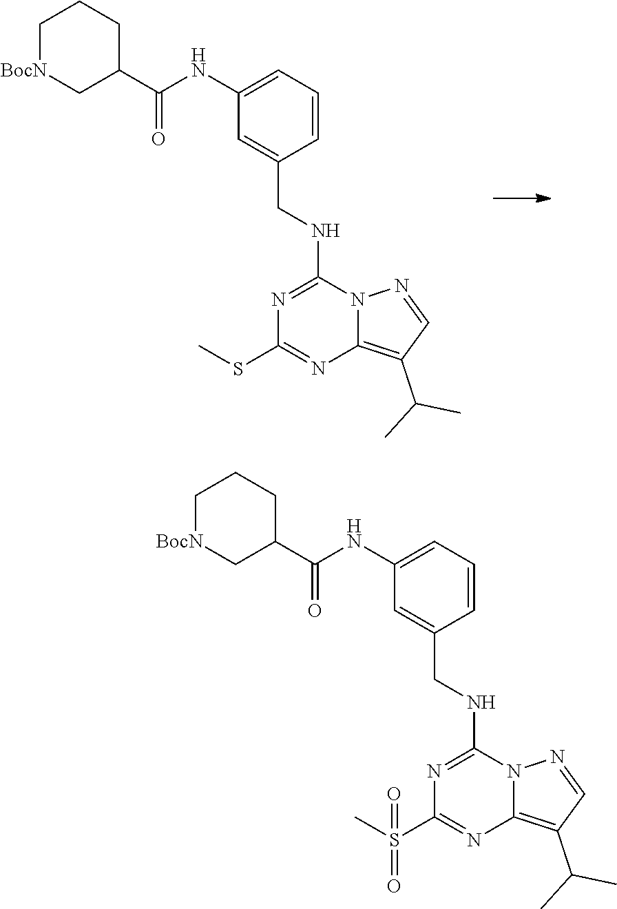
C1(NC(=O)C2CCC[BocN]C2)=CC=CC(CNC2=NC(SC)=NC3=C(C(C)C)C=NN23)=C1.C1(NC(=O)C2CCC[BocN]C2)=CC=CC(CNC2=NC(S(C)(=O)=O)=NC3=C(C(C)C)C=NN23)=C1
